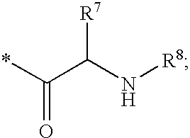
*C(C(N[R8])[R7])=O
